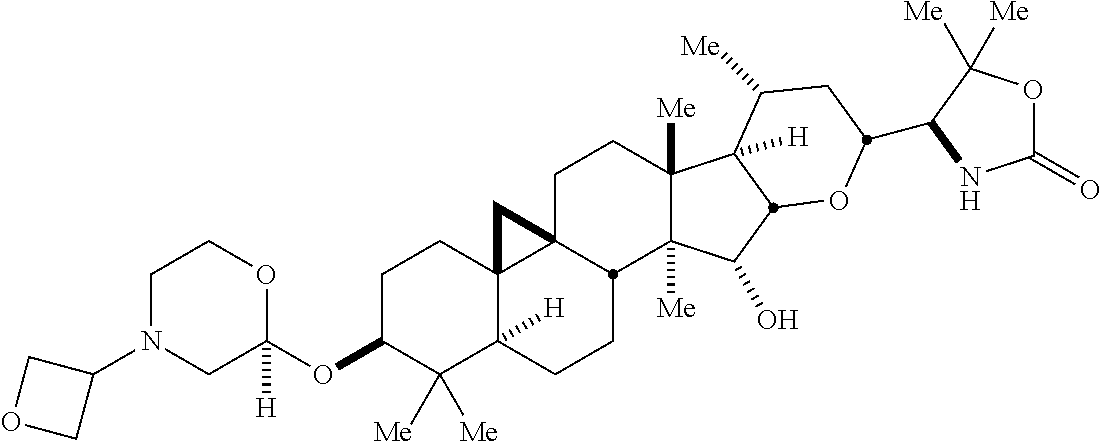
C1C(OC2([H])OCCN(C3COC3)C2)C([Me])([Me])C2([H])C3(C1)C1(CCC4([Me])C([Me])(C(O)C5C4([H])C([Me])CC(C4C([Me])([Me])OC(=O)N4)O5)C1CC2)C3
